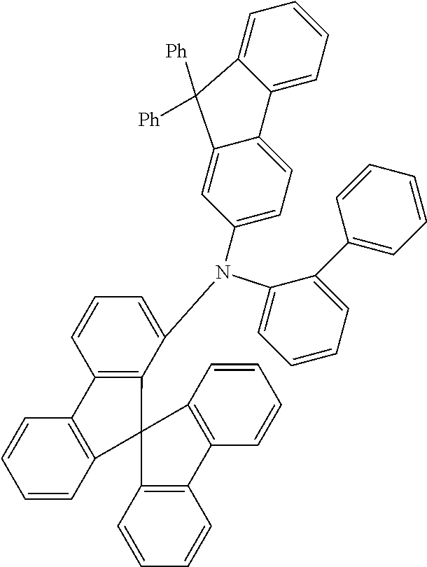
C1=CC=C(N(C2=CC=C3C(=C2)C([Ph])([Ph])C2=CC=CC=C32)C2=CC=CC3=C2C2(C4=C3C=CC=C4)C3=C(C=CC=C3)C3=C2C=CC=C3)C(C2=CC=CC=C2)=C1
